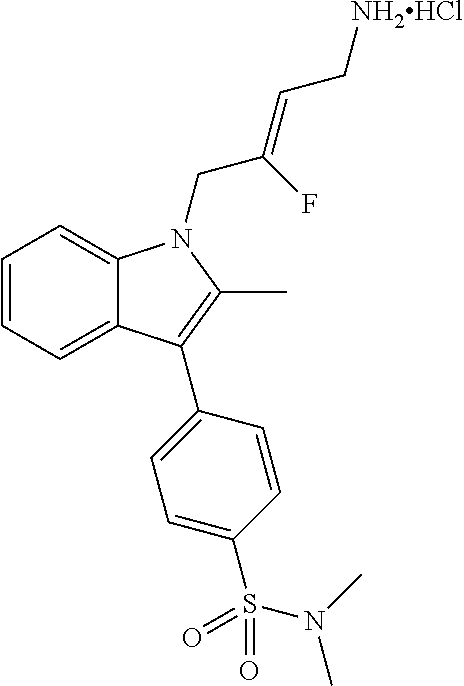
C1=CC=C2C(=C1)N(CC(=CC[NH2HCl])F)C(C)=C2C1=CC=C(S(=O)(N(C)C)=O)C=C1
